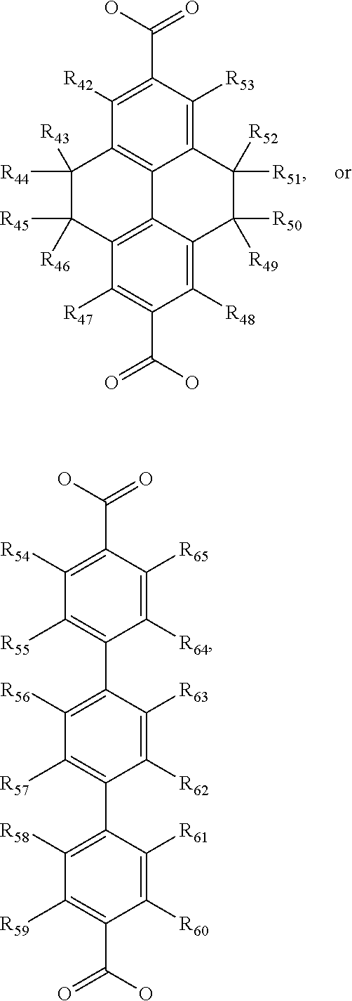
C12=C([R53])C(C(O)=O)=C([R42])C3=C1C1=C(C([R47])=C(C(O)=O)C([R48])=C1C([R49])([R50])C2([R52])[R51])C([R46])([R45])C3([R43])[R44].C1([R64])=C([R65])C(C(O)=O)=C([R54])C([R55])=C1C1=C([R56])C([R57])=C(C2=C([R58])C([R59])=C(C(=O)O)C([R60])=C2[R61])C([R62])=C1[R63]
